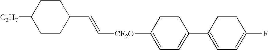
C1CC(C=C[CF2O]C2=CC=C(C3=CC=C(F)C=C3)C=C2)CCC1[C3H7]
